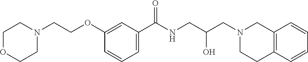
C1(OCCN2CCOCC2)=CC(C(NCC(CN2CCC3=C(C2)C=CC=C3)O)=O)=CC=C1
